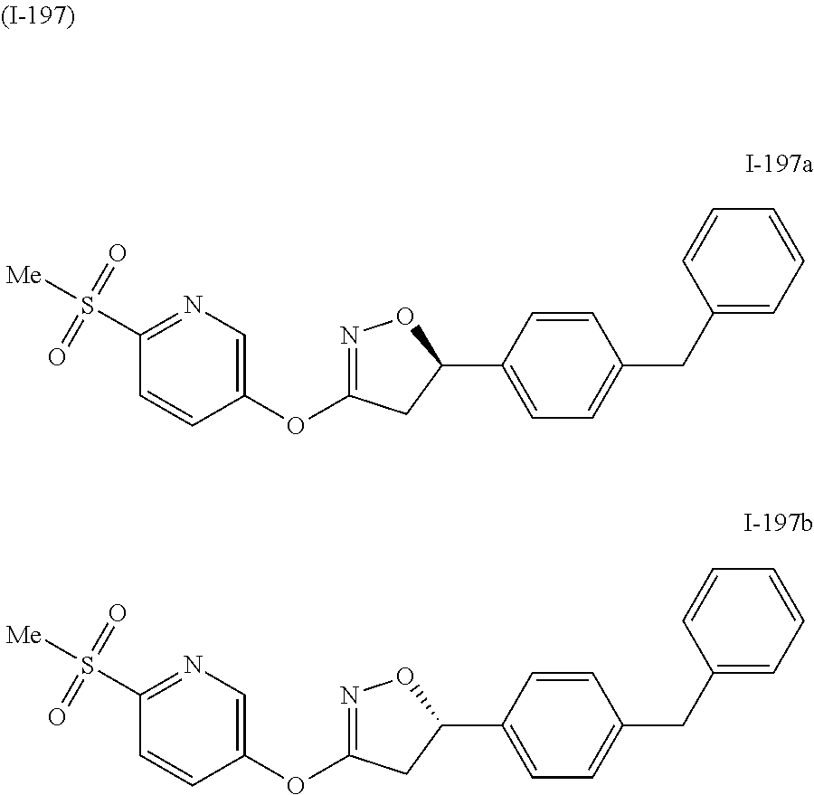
N1=C(S([Me])(=O)=O)C=CC(OC2=NOC(C3=CC=C(CC4=CC=CC=C4)C=C3)C2)=C1.N1=C(S([Me])(=O)=O)C=CC(OC2=NOC(C3=CC=C(CC4=CC=CC=C4)C=C3)C2)=C1
